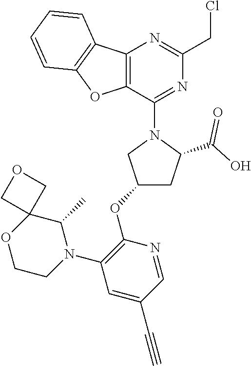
C12=C(C(N3CC(OC4=C(N5C(C)C6(OCC5)COC6)C=C(C#C)C=N4)CC3C(O)=O)=NC(CCl)=N1)OC1=C2C=CC=C1
